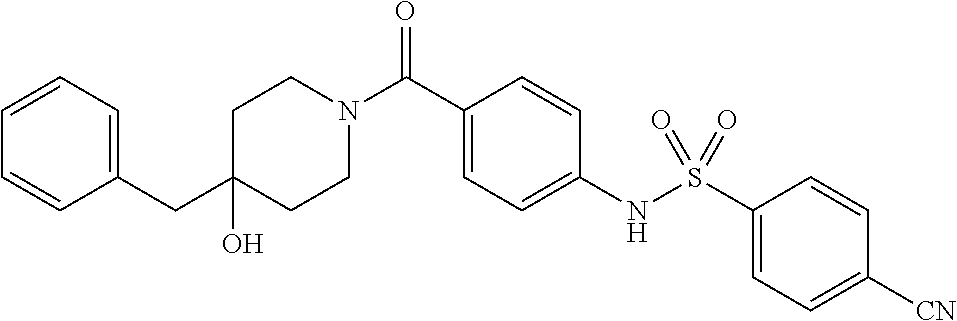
C1CN(C(C2=CC=C(NS(C3=CC=C([CN])C=C3)(=O)=O)C=C2)=O)CCC1(O)CC1=CC=CC=C1
